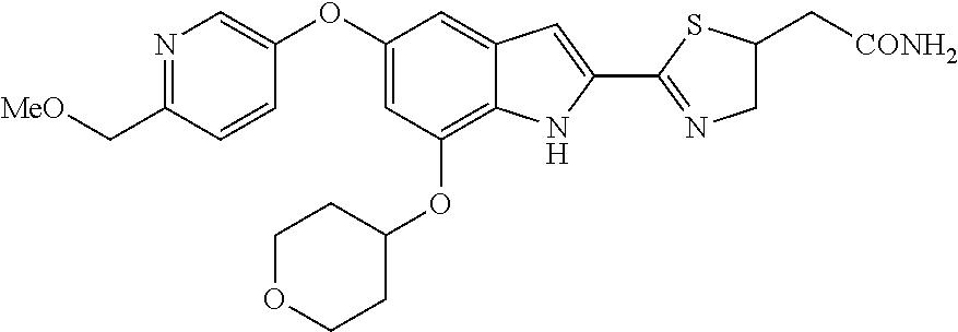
N1=C(C[MeO])C=CC(OC2=CC(OC3CCOCC3)=C3C(=C2)C=C(C2=NCC(C[CONH2])S2)N3)=C1
